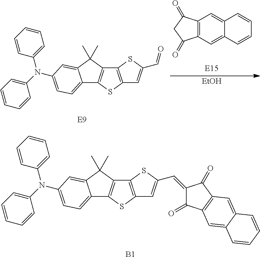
[B1].C12=CC=C(N(C3=CC=CC=C3)C3=CC=CC=C3)C=C1C(C)(C)C1=C2SC2=C1SC(C=C1C(=O)C3=C(C1=O)C=C1C(=C3)C=CC=C1)=C2.C12=CC=C(N(C3=CC=CC=C3)C3=CC=CC=C3)C=C1C(C)(C)C1=C2SC2=C1SC(C=O)=C2.C12=C(C(=O)CC1=O)C=C1C(=C2)C=CC=C1.[EtOH]
